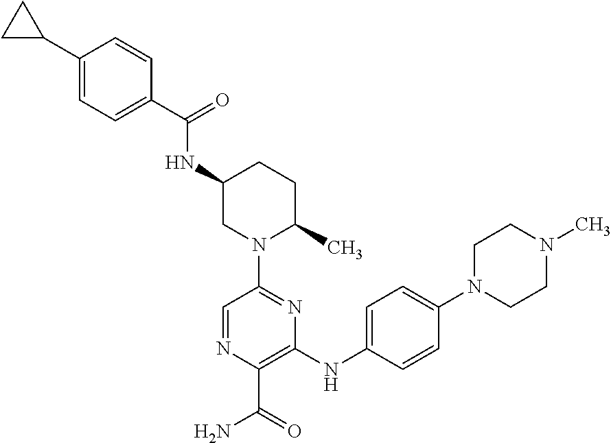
C1=CC(C(NC2CN(C3=NC(NC4=CC=C(N5CCN(C)CC5)C=C4)=C(C(=O)N)N=C3)C(C)CC2)=O)=CC=C1C1CC1
